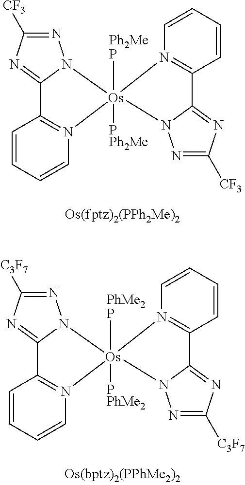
C1=CC=CN2=C1C1=NC([CF3])=NN1[Os]21([Ph2MeP])([PPh2Me])N2=C(C=CC=C2)C2=NC([CF3])=NN12.C1=CC=CN2=C1C1=NC([C3F7])=NN1[Os]21([PhMe2P])([PPhMe2])N2=C(C=CC=C2)C2=NC([C3F7])=NN12
